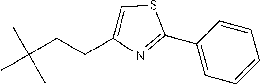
C1=CC(C2=NC(CCC(C)(C)C)=CS2)=CC=C1
